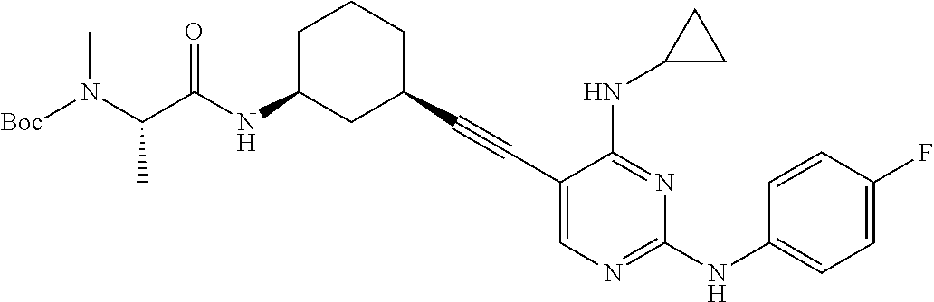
[Boc]N(C(C(NC1CC(C#CC2=CN=C(NC3=CC=C(F)C=C3)N=C2NC2CC2)CCC1)=O)C)C
